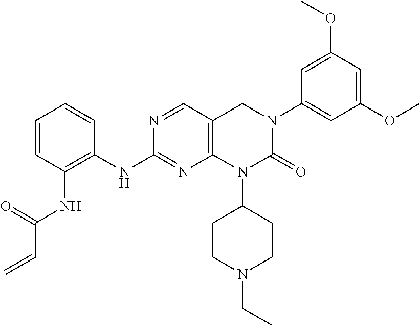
C1(NC2=C(NC(C=C)=O)C=CC=C2)=NC2=C(CN(C3=CC(OC)=CC(OC)=C3)C(=O)N2C2CCN(CC)CC2)C=N1
